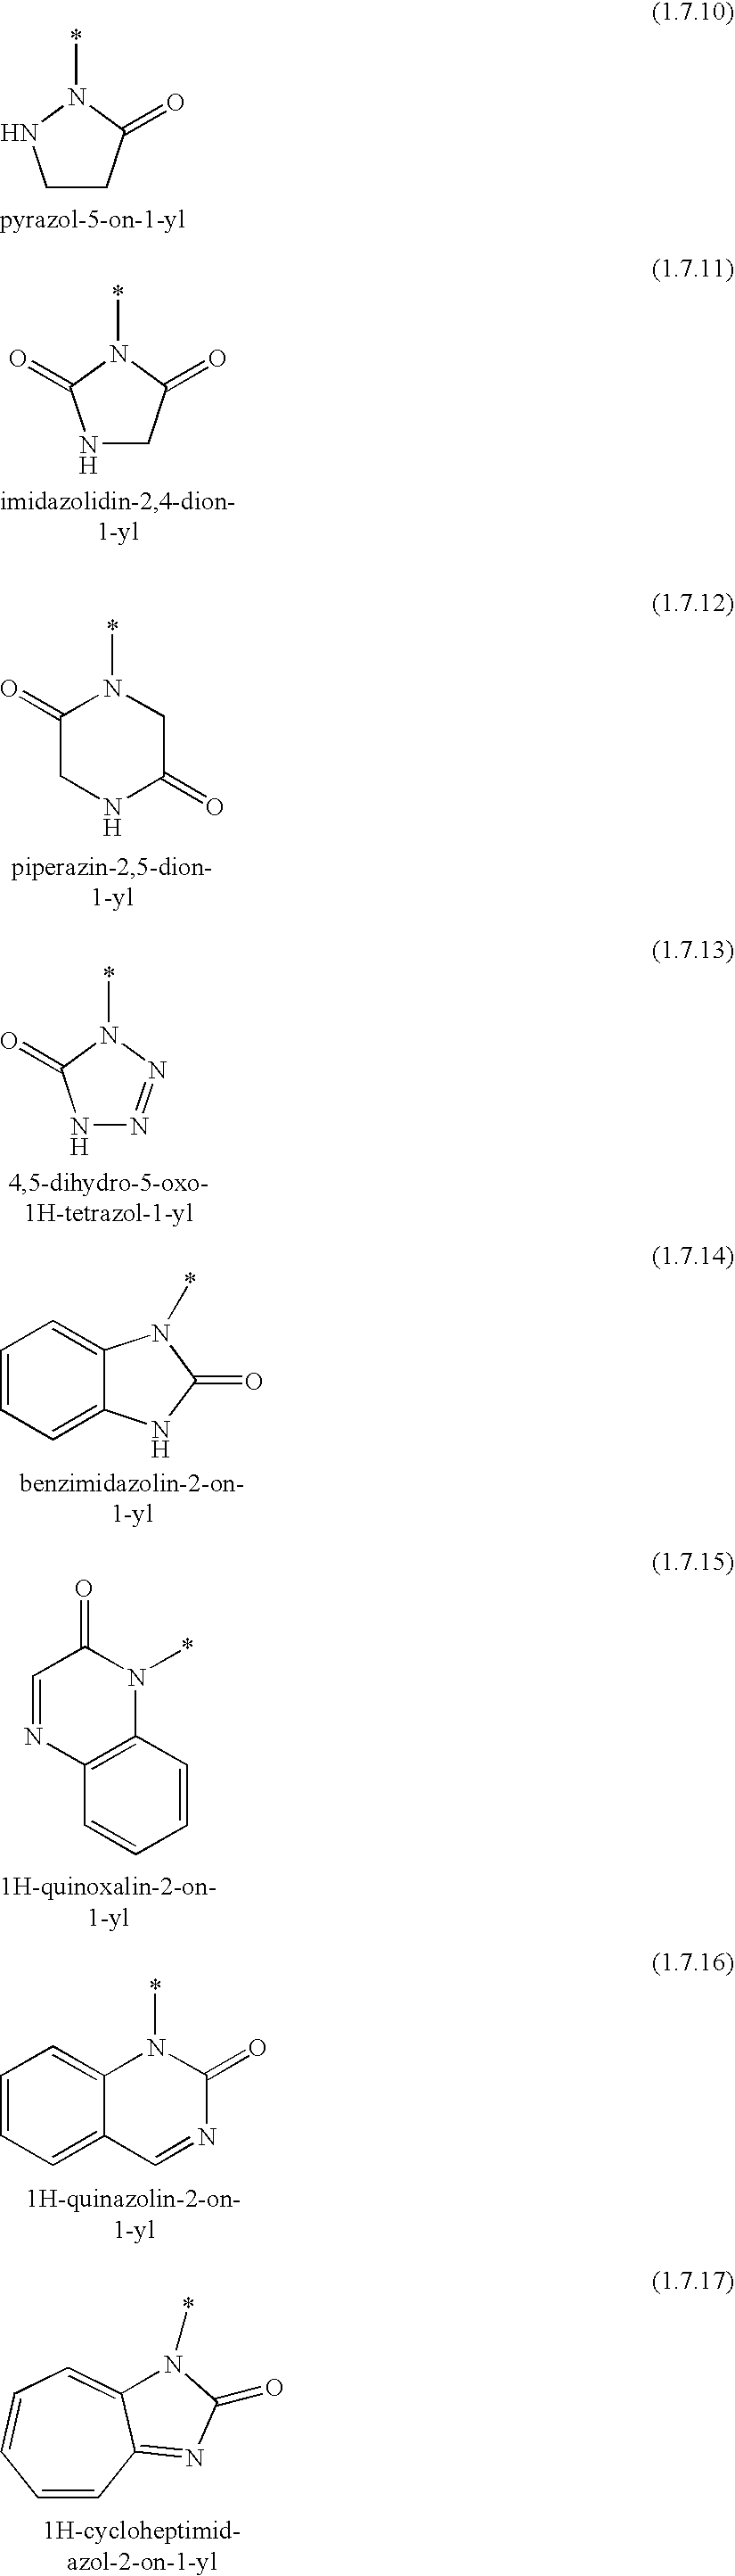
C1CC(=O)N(*)N1.N1CC(=O)N(*)C1=O.C1(=O)CNC(=O)CN1*.N1N=NN(*)C1=O.C1=CC=C2C(=C1)N(*)C(=O)N2.C1=CC2=C(C=C1)N=CC(=O)N2*.C1=CC=C2C(=C1)N(*)C(=O)N=C2.C1=CC2=NC(=O)N(*)C2=CC=C1
